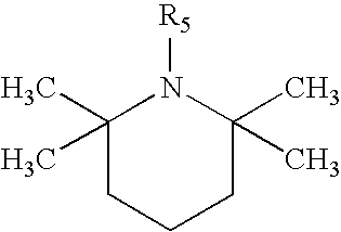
C1(C)(C)CCCC(C)(C)N1[R5]
